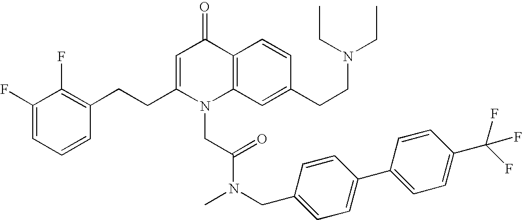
C1(F)=CC=CC(CCC2=CC(=O)C3=C(N2CC(N(CC2=CC=C(C4=CC=C(C(F)(F)F)C=C4)C=C2)C)=O)C=C(CCN(CC)CC)C=C3)=C1F
